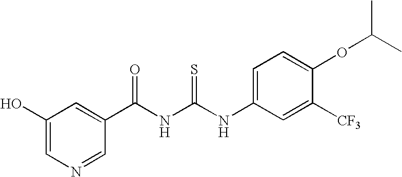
N(C1=CC=C(OC(C)C)C([CF3])=C1)C(NC(C1=CC(O)=CN=C1)=O)=S
